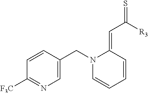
C1=CC(CN2C=CC=CC2=CC([R3])=S)=CN=C1[F3C]
